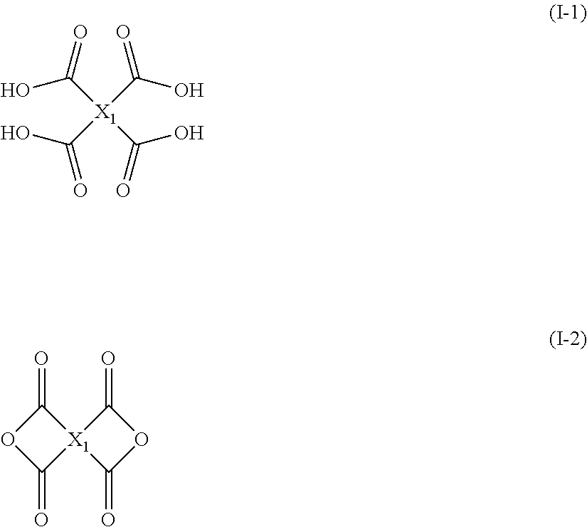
[X1](C(O)=O)(C(O)=O)(C(O)=O)C(O)=O.C1(=O)OC(=O)[X1]12C(=O)OC2=O
